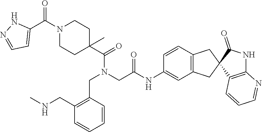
C1(C(N2CCC(C(N(CC3=C(CNC)C=CC=C3)CC(NC3=CC4=C(C=C3)CC3(C4)C4=C(NC3=O)N=CC=C4)=O)=O)(C)CC2)=O)=CC=NN1
